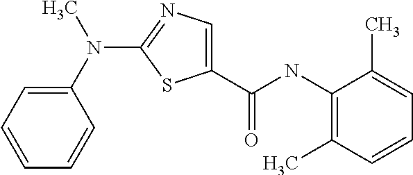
C1(NC(C2=CN=C(N(C3=CC=CC=C3)C)S2)=O)=C(C)C=CC=C1C
